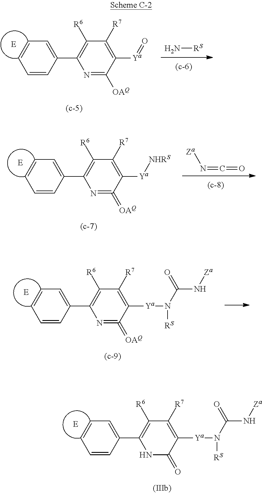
N[RS].C1=CC(C2=C([R6])C([R7])=C([Ya]=O)C([OAQ])=N2)=CC=C1.[E].C1=CC(C2=C([R6])C([R7])=C([Ya]N([RS])C(N[Za])=O)C(=O)N2)=CC=C1.[E].N(=C=O)[Za].C1=CC(C2=C([R6])C([R7])=C([Ya][NHRS])C(=[OAQ])=N2)=CC=C1.[E].C1=CC(C2=C([R6])C([R7])=C([Ya]N([RS])C(N[Za])=O)C(=[OAQ])=N2)=CC=C1.[E]
